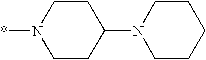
C1CC(N2CCCCC2)CCN1*
